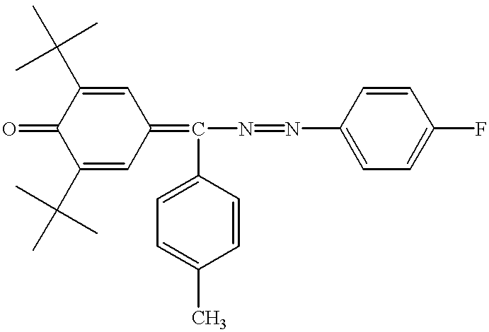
C1(C(C)(C)C)=CC(=C(N=NC2=CC=C(F)C=C2)C2=CC=C(C)C=C2)C=C(C(C)(C)C)C1=O
